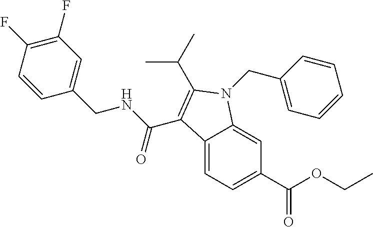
C1(F)=C(F)C=CC(CNC(=O)C2=C(C(C)C)N(CC3=CC=CC=C3)C3=CC(C(OCC)=O)=CC=C32)=C1
